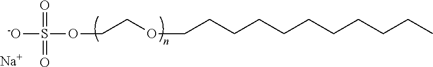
[-O]S(OCCOCCCCCCCCCCC)(=O)=O.[Na]
